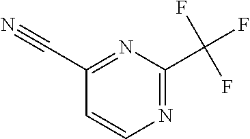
N1=C(C(F)(F)F)N=C(C#N)C=C1
